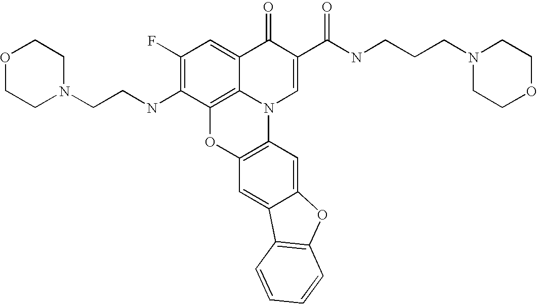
C12=C3C(=CC(F)=C1NCCN1CCOCC1)C(=O)C(C(=O)NCCCN1CCOCC1)=CN3C1=C(O2)C=C2C(=C1)OC1=C2C=CC=C1
